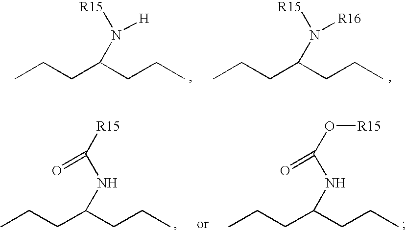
[R15]N(C(CCC)CCC)[R16].[R15]N(C(CCC)CCC)[H].C(NC(CCC)CCC)([R15])=O.C(NC(CCC)CCC)(O[R15])=O
